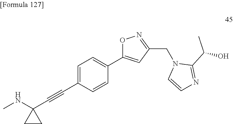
N1(CC2=NOC(C3=CC=C(C#CC4(NC)CC4)C=C3)=C2)C=CN=C1C(O)C
